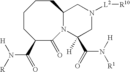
C1CC(C(N([R])[H])=O)C(=O)N2C(CC1)CN([L2][R10])CC2([H])C(N([H])[R1])=O
